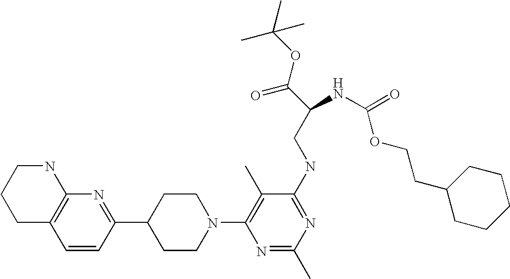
C1=CC(C2CCN(C3=C(C)C(NCC(C(=O)OC(C)(C)C)NC(=O)OCCC4CCCCC4)=NC(C)=N3)CC2)=NC2=C1CCCN2
